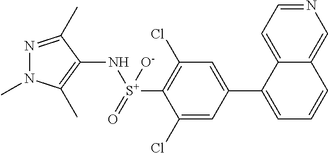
N1(C)N=C(C)C(N[S+](=O)([O-])C2=C(Cl)C=C(C3=CC=CC4=CN=CC=C34)C=C2Cl)=C1C
